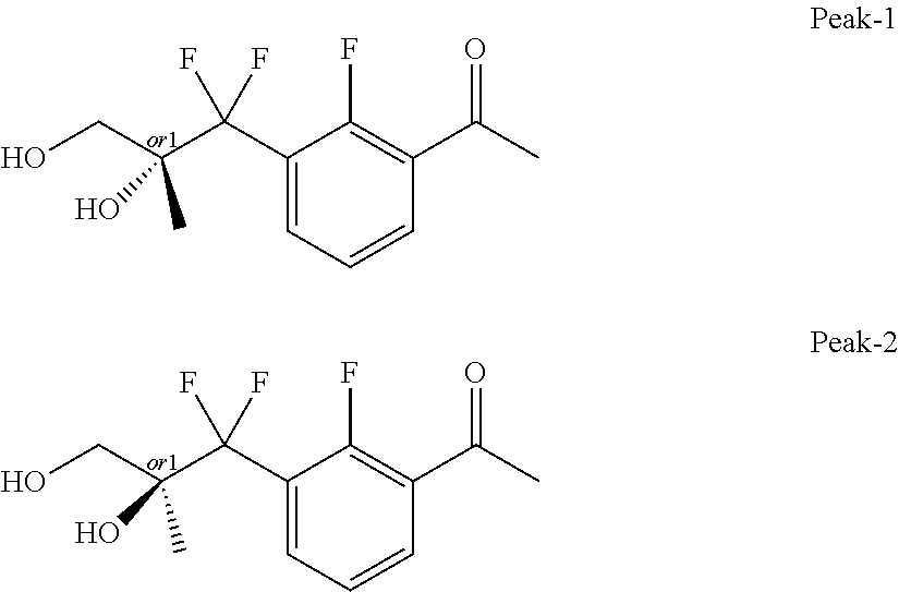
OCC(O)(C)C(C1=CC=CC(C(C)=O)=C1F)(F)F.OCC(O)(C)C(C1=CC=CC(C(C)=O)=C1F)(F)F
